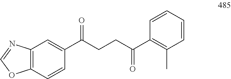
C12=C(C=CC(C(CCC(C3=C(C)C=CC=C3)=O)=O)=C1)OC=N2
